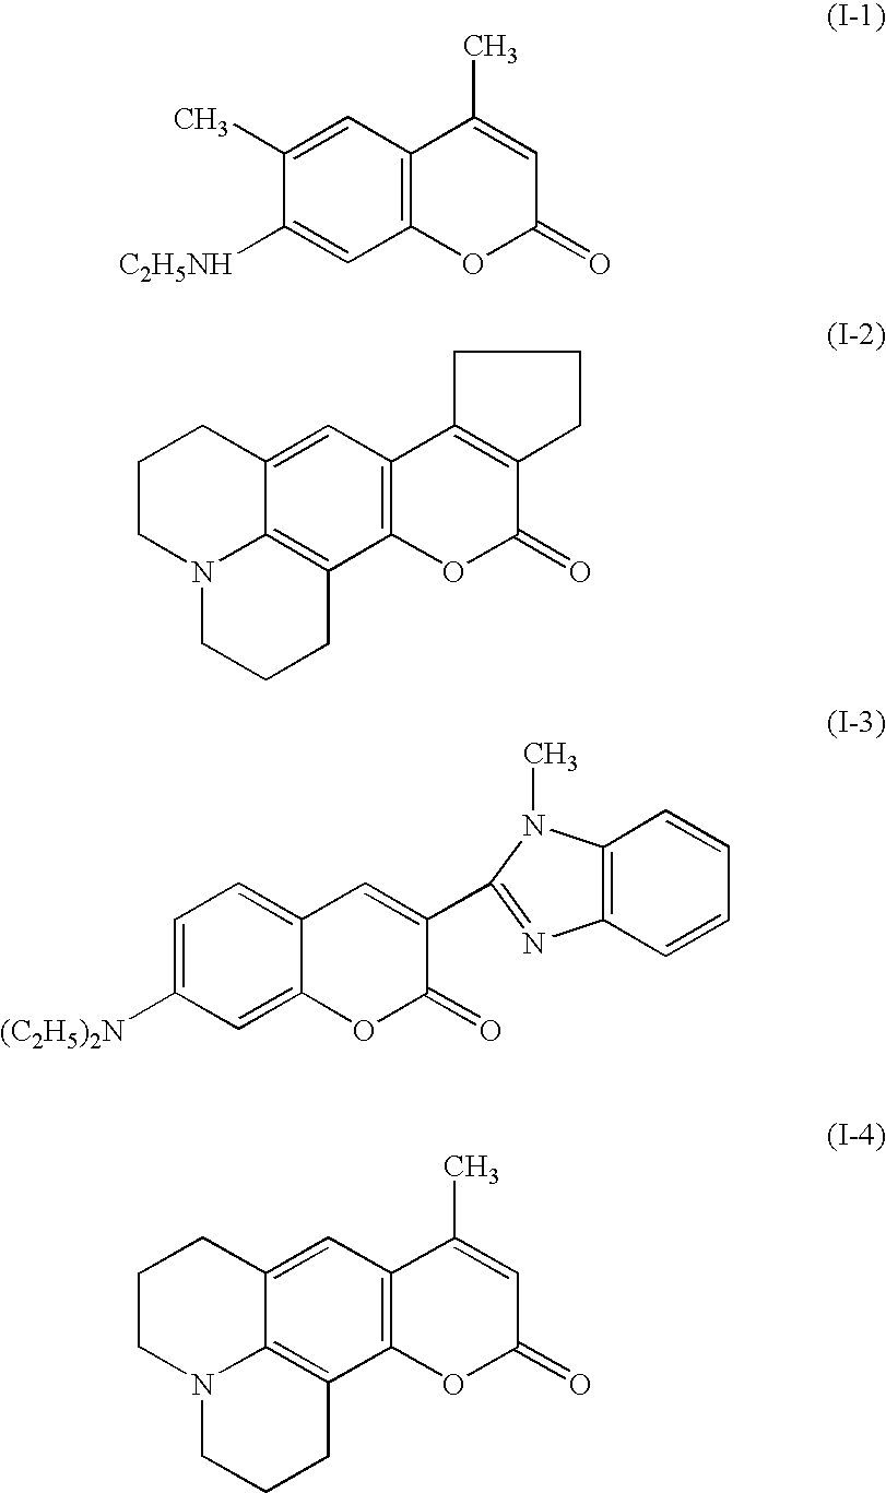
C1(C)=CC2=C(C=C1[C2H5NH])OC(=O)C=C2C.C12=CC3=C(C4=C1N(CCC4)CCC2)OC(=O)C1=C3CCC1.C1=C([(C2H5)2N])C=C2C(=C1)C=C(C1=NC3=C(N1C)C=CC=C3)C(=O)O2.C12=CC3=C(C4=C1N(CCC4)CCC2)OC(=O)C=C3C
